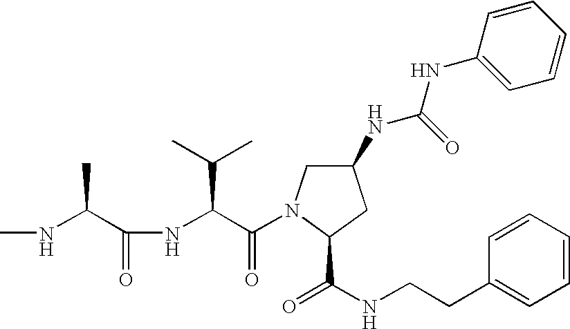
CNC(C(NC(C(=O)N1CC(NC(NC2=CC=CC=C2)=O)CC1C(NCCC1=CC=CC=C1)=O)C(C)C)=O)C
